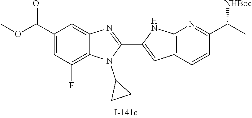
C1(C(OC)=O)=CC(F)=C2C(=C1)N=C(C1=CC3=C(N1)N=C(C(C)[NHBoc])C=C3)N2C1CC1
